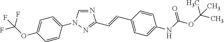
C1(N2C=NC(C=CC3=CC=C(NC(OC(C)(C)C)=O)C=C3)=N2)=CC=C(OC(F)(F)F)C=C1
